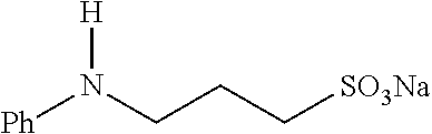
[Ph]N([H])CCC[SO3Na]
